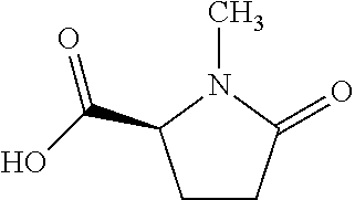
CN1C(=O)CCC1C(O)=O
